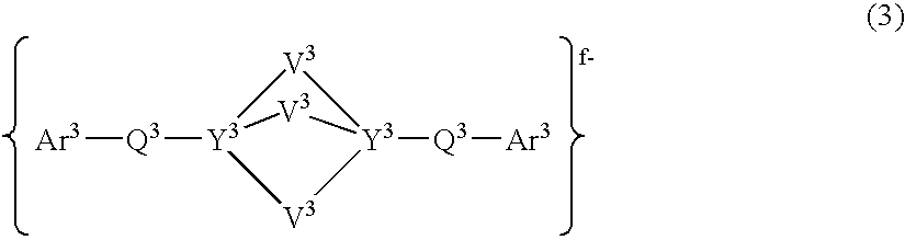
[V3]1[Y3]2([Q3][Ar3])[V3][Y3]1([Q3][Ar3])[V3]2
